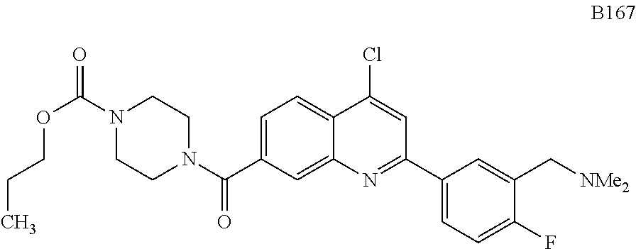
C1=C(C(N2CCN(C(=O)OCCC)CC2)=O)C=C2C(=C1)C(Cl)=CC(C1=CC=C(F)C(C[NMe2])=C1)=N2
